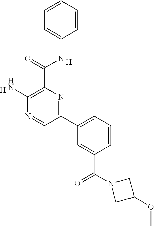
C1=CC=CC=C1NC(C1=C(N)N=CC(C2=CC=CC(C(N3CC(OC)C3)=O)=C2)=N1)=O.[H].[H]
